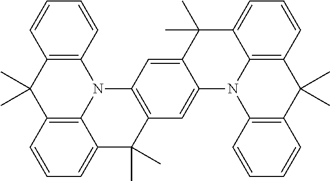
C12=C(C=CC=C1)N1C3=C(C2(C)C)C=CC=C3C(C)(C)C2=C1C=C1C(=C2)N2C3=C(C=CC=C3C1(C)C)C(C)(C)C1=C2C=CC=C1
